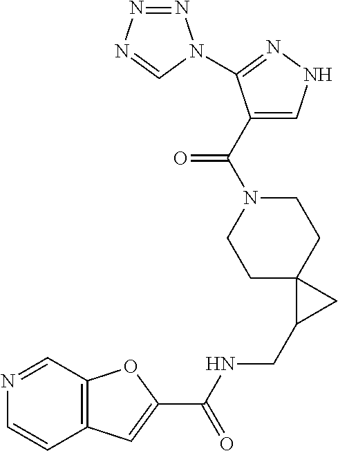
C12=C(C=C(C(NCC3CC34CCN(C(C3=CNN=C3N3N=NN=C3)=O)CC4)=O)O1)C=CN=C2
